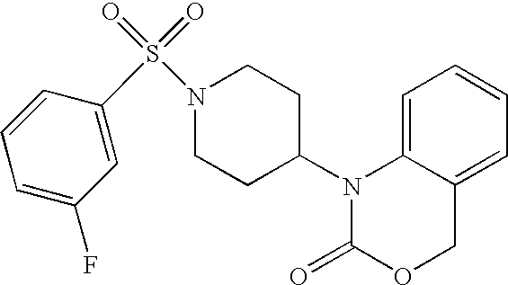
C1=C2C(=CC=C1)COC(=O)N2C1CCN(S(=O)(=O)C2=CC(F)=CC=C2)CC1
